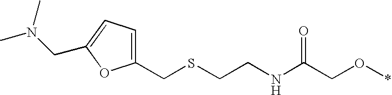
C1(CSCCNC(CO*)=O)=CC=C(CN(C)C)O1
